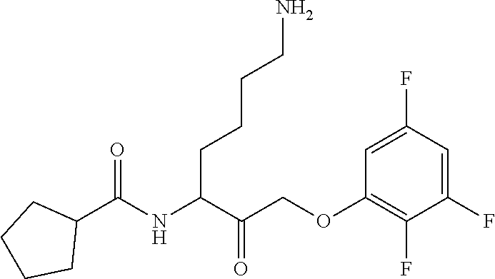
C1=C(F)C=C(F)C(F)=C1OCC(C(NC(C1CCCC1)=O)CCCCN)=O
